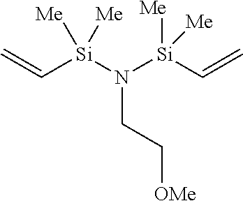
C(N([Si](C=C)([Me])[Me])[Si](C=C)([Me])[Me])C[OMe]
